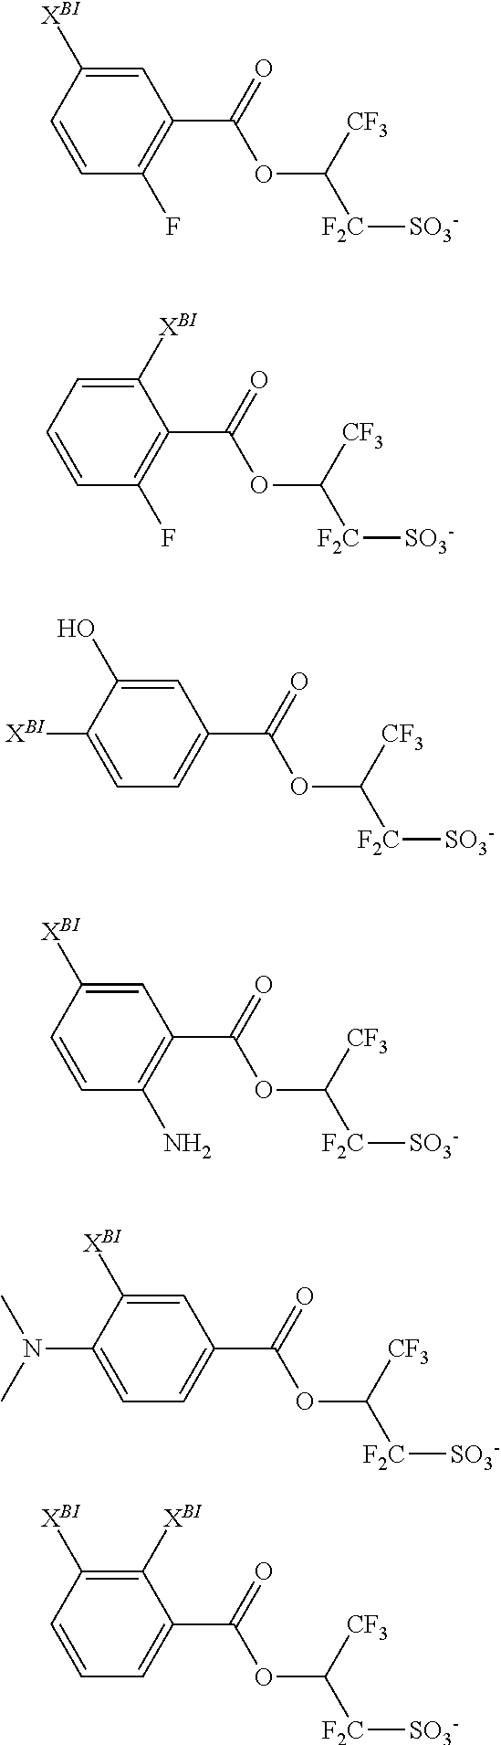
C1=C([XBI])C=CC(F)=C1C(=O)OC([F2C][SO3-])[CF3].C1([XBI])=CC=CC(F)=C1C(=O)OC([F2C][SO3-])[CF3].C1=C(O)C([XBI])=CC=C1C(=O)OC([F2C][SO3-])[CF3].C1=C([XBI])C=CC(N)=C1C(=O)OC([F2C][SO3-])[CF3].C1=C([XBI])C(N(C)C)=CC=C1C(=O)OC([F2C][SO3-])[CF3].C1([XBI])=C([XBI])C=CC=C1C(=O)OC([F2C][SO3-])[CF3]
